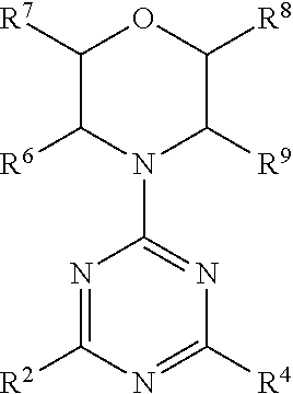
N1=C([R2])N=C([R4])N=C1N1C([R9])C([R8])OC([R7])C1[R6]
